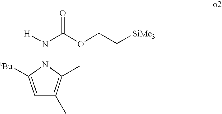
C1=C([tBu])N(N([H])C(OCC[SiMe3])=O)C(C)=C1C
